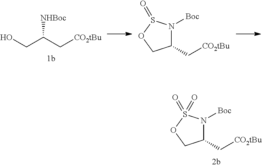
OCC(C[CO2tBu])[NHBoc].C1(C[CO2tBu])N([Boc])S(=O)OC1.C1(C[CO2tBu])N([Boc])S(=O)(=O)OC1
